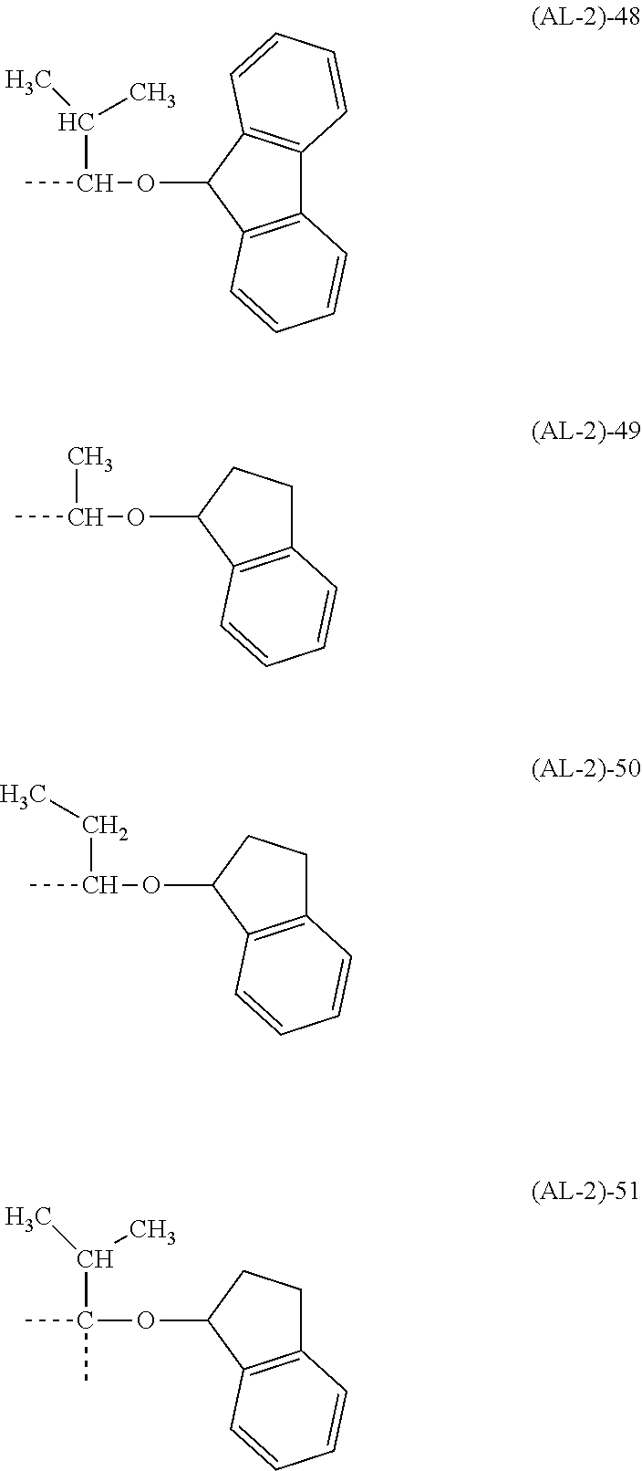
C(C)(C(C)C)OC1C2=C(C3=C1C=CC=C3)C=CC=C2.C(C)(C)OC1CCC2=C1C=CC=C2.C(C)(CC)OC1CCC2=C1C=CC=C2.C(C)(C(C)C)(OC1CCC2=C1C=CC=C2)C
